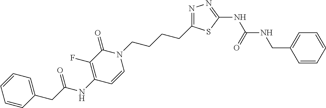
C1(CC(=O)NC2=C(F)C(=O)N(CCCCC3=NN=C(NC(=O)NCC4=CC=CC=C4)S3)C=C2)=CC=CC=C1
